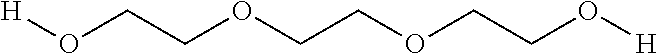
O(CCOCCOCCO[H])[H]
